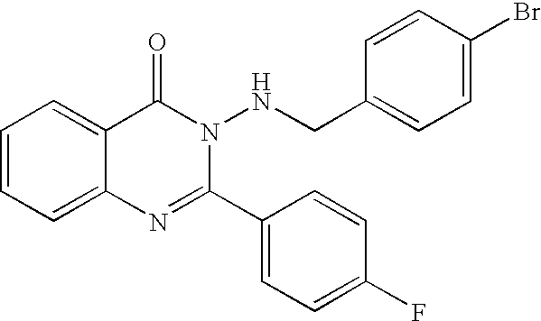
C12=CC=CC=C1C(=O)N(NCC1=CC=C(Br)C=C1)C(C1=CC=C(F)C=C1)=N2
